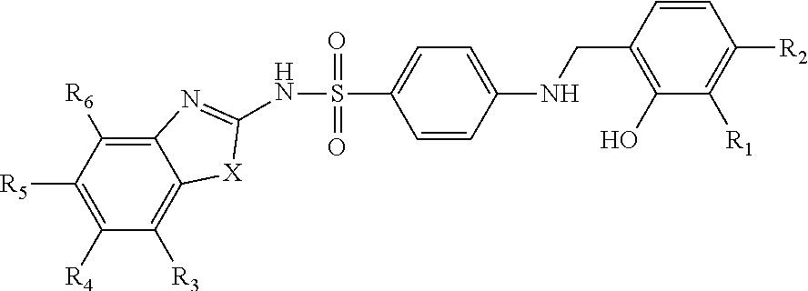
C1=CC(NCC2=C(O)C([R1])=C([R2])C=C2)=CC=C1S(=O)(=O)NC1=NC2=C([R6])C([R5])=C([R4])C([R3])=C2[X]1
